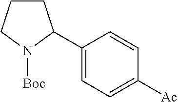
C1CCN([Boc])C1C1=CC=C([Ac])C=C1
